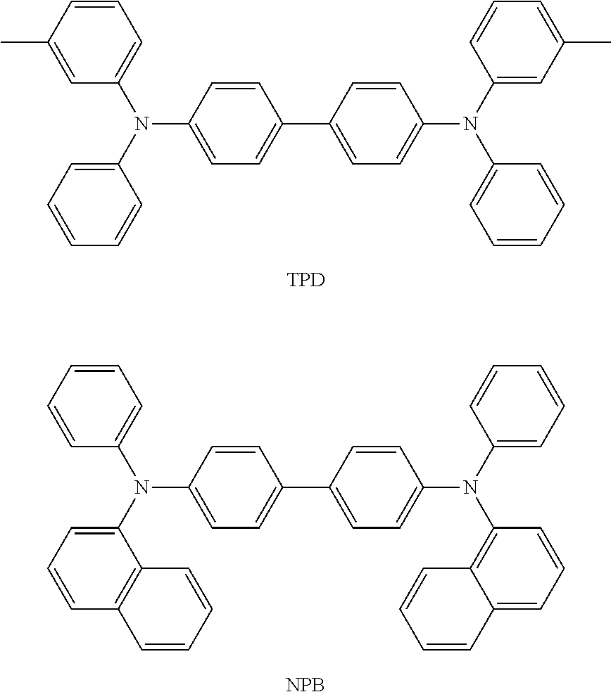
C1=CC(N(C2=CC=CC(C)=C2)C2=CC=CC=C2)=CC=C1C1=CC=C(N(C2=CC=CC=C2)C2=CC(C)=CC=C2)C=C1.[TPD].C1=CC(N(C2=CC=CC=C2)C2=CC=CC3=C2C=CC=C3)=CC=C1C1=CC=C(N(C2=C3C(=CC=C2)C=CC=C3)C2=CC=CC=C2)C=C1.[NPB]
